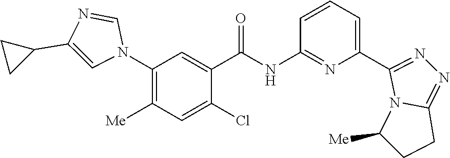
C1(C2=NN=C3CCC([Me])N32)=CC=CC(NC(C2=CC(N3C=NC(C4CC4)=C3)=C([Me])C=C2Cl)=O)=N1
